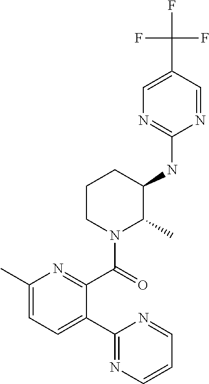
C1(C)=CC=C(C2=NC=CC=N2)C(C(=O)N2C(C)C(NC3=NC=C(C(F)(F)F)C=N3)CCC2)=N1
